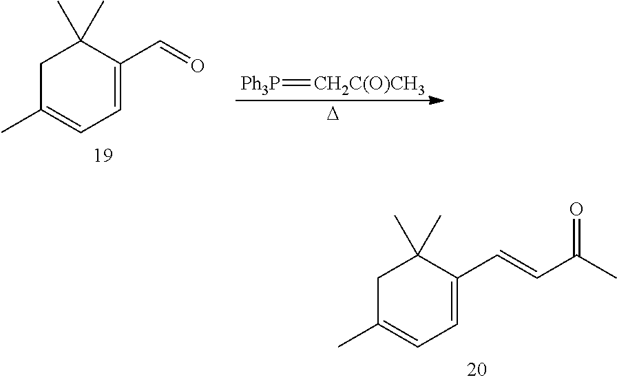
C1C(C)=CC=C(C=O)C1(C)C.[CH2C(O)CH3]=[Ph3P].[D].C1C(C)=CC=C(C=CC(C)=O)C1(C)C
